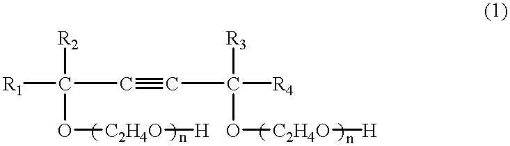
[R1]C(C#CC([R4])([R3])O[C2H4O][H])([R2])O[C2H4O][H]
